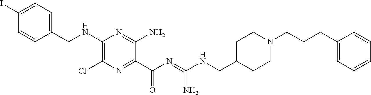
C1=C(I)C=CC(CNC2=C(Cl)N=C(C(N=C(NCC3CCN(CCCC4=CC=CC=C4)CC3)N)=O)C(N)=N2)=C1
